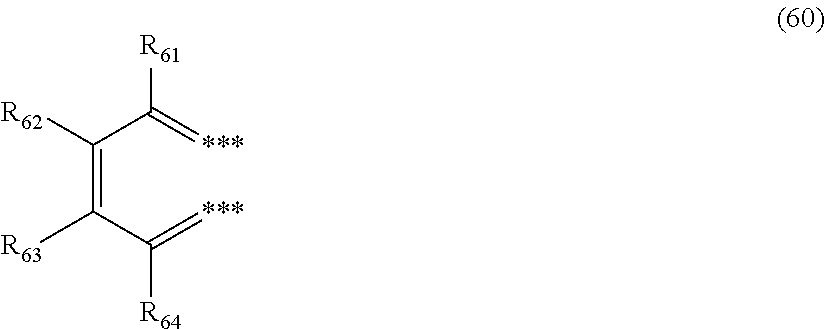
C(=C(C(=[***])[R64])[R63])(C(=[***])[R61])[R62]
